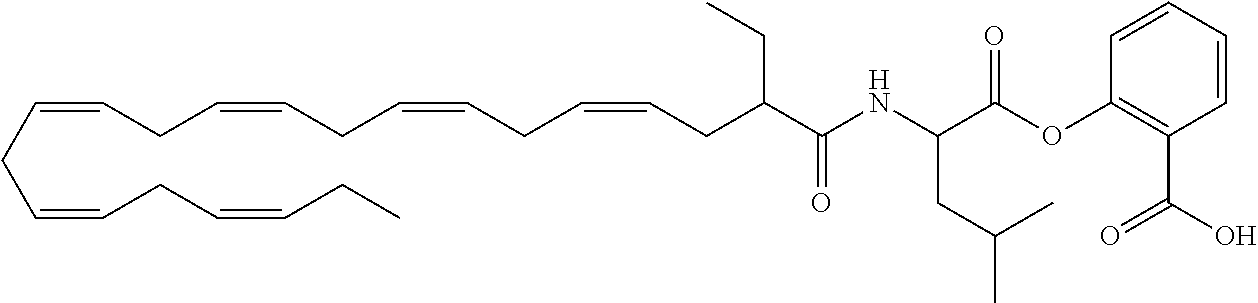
C(CC=CCC=CCC)=CCC=CCC=CCC=CCC(CC)C(=O)NC(CC(C)C)C(=O)OC1=C(C(O)=O)C=CC=C1
